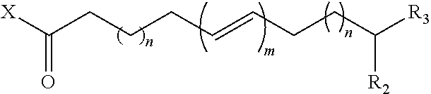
[X]C(CCCC=CCCC([R3])[R2])=O
